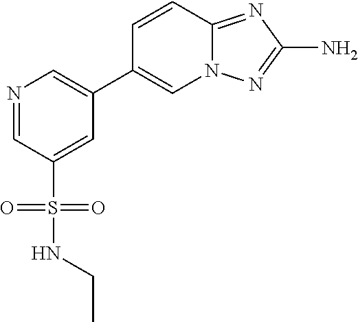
N1=CC(S(=O)(=O)NCC)=CC(C2=CN3C(=NC(N)=N3)C=C2)=C1
